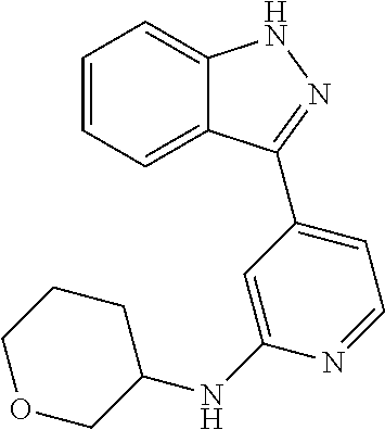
C1=CC=C2C(=C1)NN=C2C1=CC=NC(NC2CCCOC2)=C1
